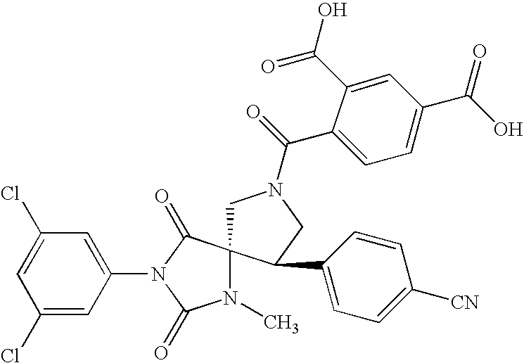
C1N(C(=O)C2=CC=C(C(O)=O)C=C2C(O)=O)CC(C2=CC=C([CN])C=C2)C12N(C)C(=O)N(C1=CC(Cl)=CC(Cl)=C1)C2=O
